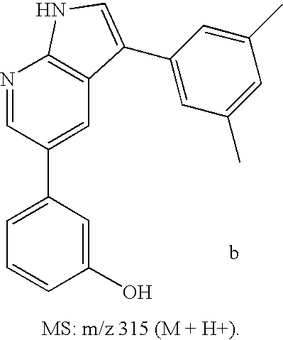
C1=C(C2=CC3=C(N=C2)NC=C3C2=CC(C)=CC(C)=C2)C=C(O)C=C1
